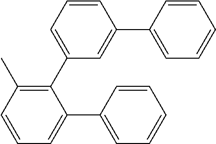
C1=C(C2=C(C)C=CC=C2C2=CC=CC=C2)C=C(C2=CC=CC=C2)C=C1
